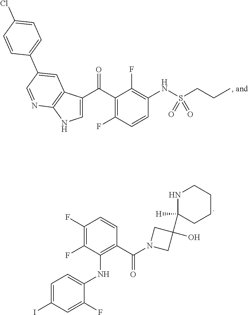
C1=C(C(C2=C(F)C=CC(NS(CCC)(=O)=O)=C2F)=O)C2=C(N1)N=CC(C1=CC=C(Cl)C=C1)=C2.C1(F)=C(F)C(NC2=CC=C(I)C=C2F)=C(C(N2CC(C3([H])CCCCN3)(O)C2)=O)C=C1
